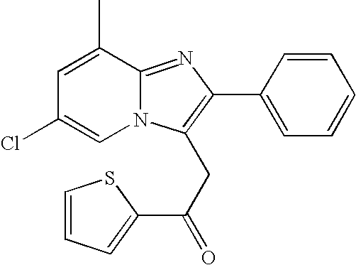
C12=NC(C3=CC=CC=C3)=C(CC(=O)C3=CC=CS3)N1C=C(Cl)C=C2C
